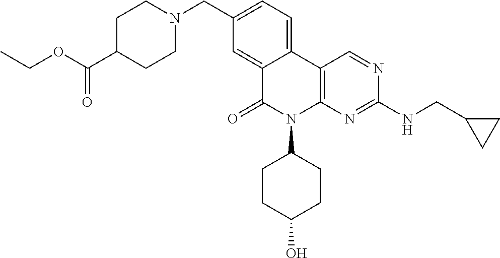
C12=CC(CN3CCC(C(OCC)=O)CC3)=CC=C1C1=C(N(C3CCC(O)CC3)C2=O)N=C(NCC2CC2)N=C1
